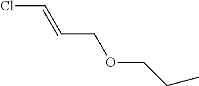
CCCOCC=CCl
